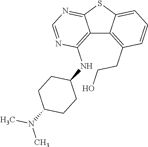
C12=C(NC3CCC(N(C)C)CC3)N=CN=C1SC1=CC=CC(CCO)=C21
